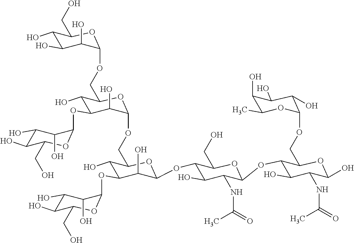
C1(O)C(O)C(O)C(OCC2C(O)C(OC3C(O)C(O)C(O)C(CO)O3)C(O)C(OCC3C(O)C(OC4C(O)C(O)C(O)C(CO)O4)C(O)C(OC4C(O)C(NC(=O)C)C(OC5C(O)C(NC(=O)C)C(O)OC5COC5OC(C)C(O)C(O)C5O)OC4CO)O3)O2)OC1CO
